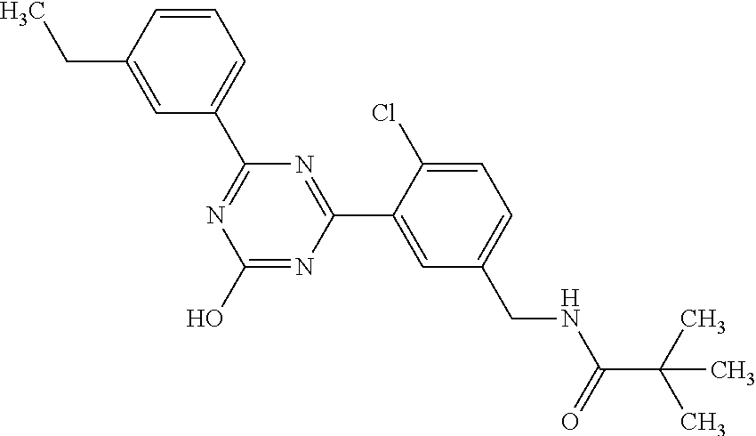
OC1=NC(C2=CC(CNC(=O)C(C)(C)C)=CC=C2Cl)=NC(C2=CC=CC(CC)=C2)=N1
